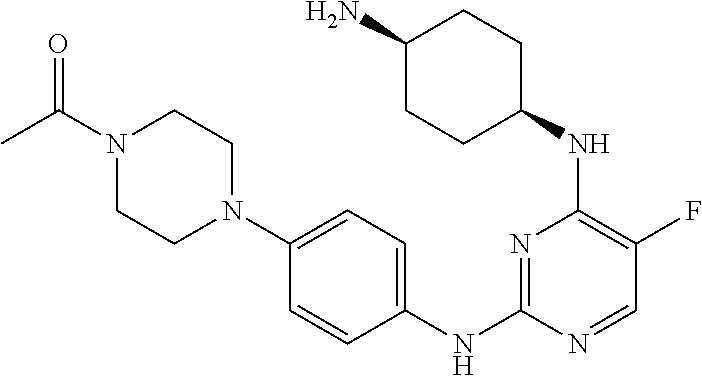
C1(N2CCN(C(C)=O)CC2)=CC=C(NC2=NC(NC3CCC(N)CC3)=C(F)C=N2)C=C1
